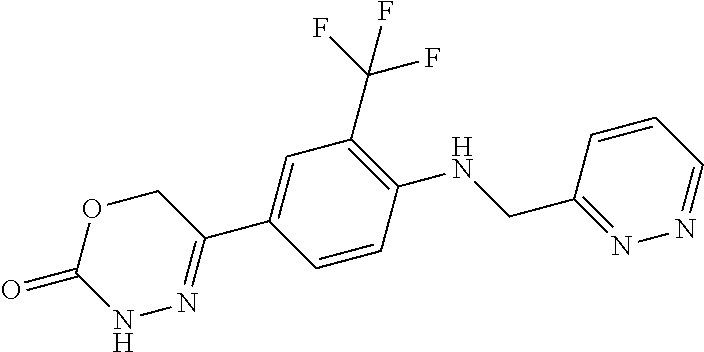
C1=NN=C(CNC2=C(C(F)(F)F)C=C(C3=NNC(=O)OC3)C=C2)C=C1
